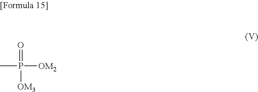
P([OM3])(=O)([OM2])C
